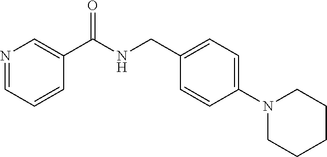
N1=CC=CC(C(NCC2=CC=C(N3CCCCC3)C=C2)=O)=C1
